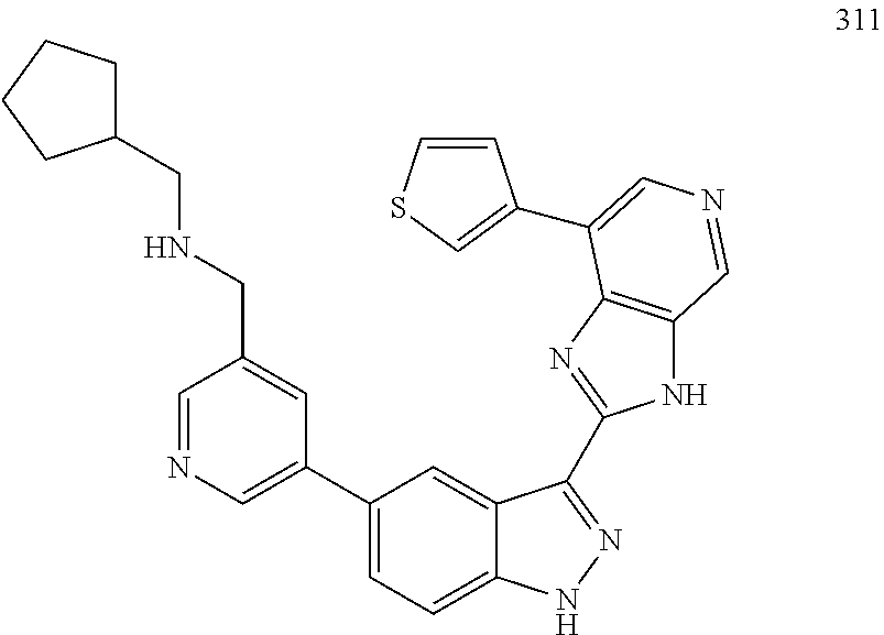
C1=NC=C(C2=CC=C3C(=C2)C(C2=NC4=C(N2)C=NC=C4C2=CSC=C2)=NN3)C=C1CNCC1CCCC1
